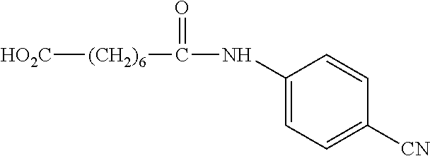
[HO2C][(CH2)6]C(NC1=CC=C([CN])C=C1)=O
